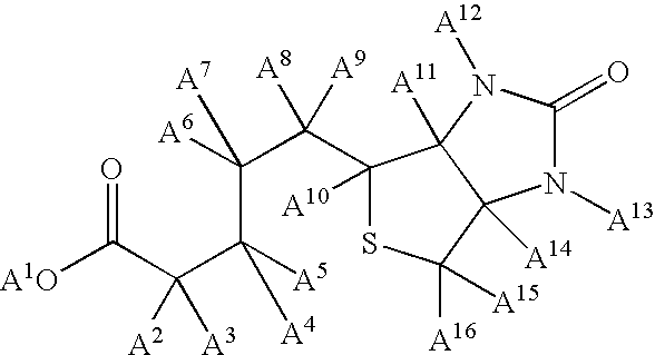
N1([A13])C(=O)N([A12])C2([A11])C1([A14])C([A16])([A15])SC2(C([A9])(C(C([A4])([A5])C([A3])(C(=O)[A1O])[A2])([A7])[A6])[A8])[A10]
